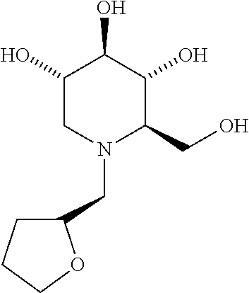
C1(O)CN(CC2CCCO2)C(CO)C(O)C1O
